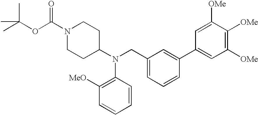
C1=CC(N(C2CCN(C(OC(C)(C)C)=O)CC2)CC2=CC=CC(C3=CC([OMe])=C([OMe])C([OMe])=C3)=C2)=C([MeO])C=C1
